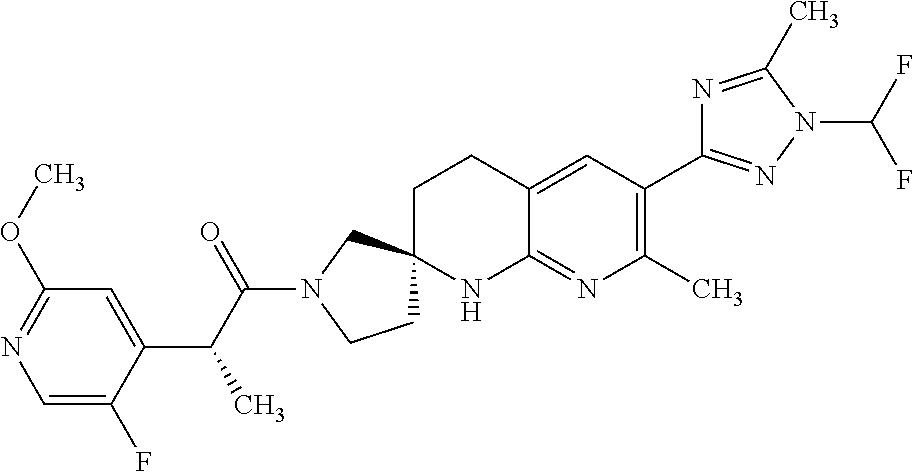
C1=C(F)C(C(C(N2CCC3(C2)CCC2=CC(C4=NN(C(F)F)C(C)=N4)=C(C)N=C2N3)=O)C)=CC(OC)=N1
